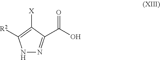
N1N=C(C(=O)O)C([X])=C1[R2]
